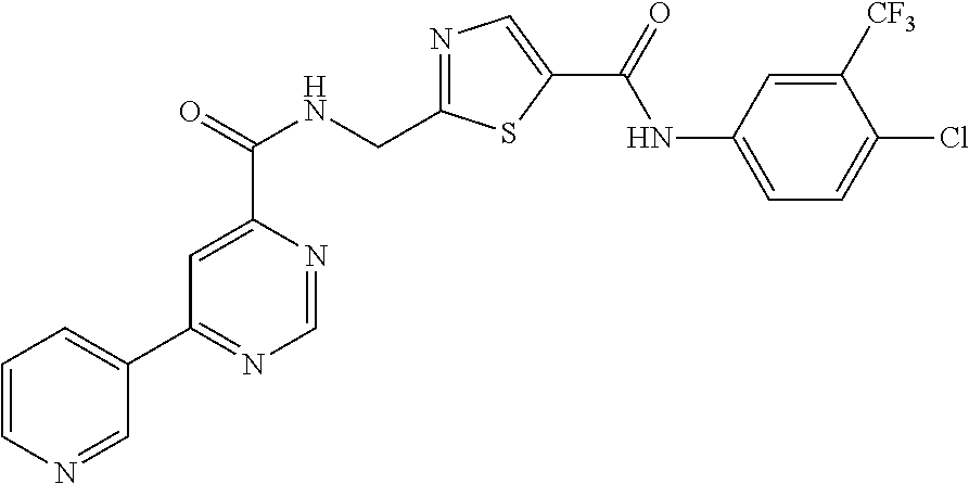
C1=NC(C(=O)NCC2=NC=C(C(=O)NC3=CC=C(Cl)C([CF3])=C3)S2)=CC(C2=CC=CN=C2)=N1
